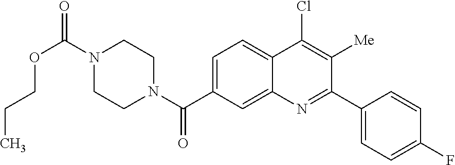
N1(C(OCCC)=O)CCN(C(=O)C2=CC=C3C(=C2)N=C(C2=CC=C(F)C=C2)C([Me])=C3Cl)CC1
